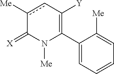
C1(C2=C([Y])cc([Me])C(=[X])N2[Me])=CC=CC=C1[Me]
